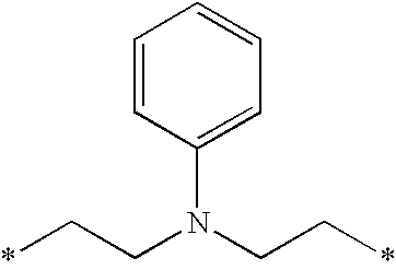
C1=CC(N(CC*)CC*)=CC=C1
